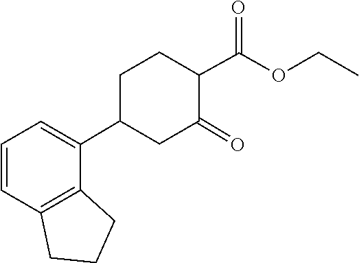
C1=C(C2CCC(C(=O)OCC)C(=O)C2)C2=C(CCC2)C=C1
